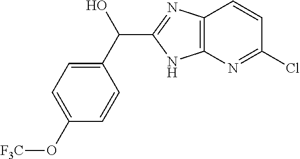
C1(C(O)C2=NC3=C(N2)N=C(Cl)C=C3)=CC=C(O[F3C])C=C1
